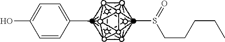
C1=CC(C)=CC=C1O.CS(CCCCC)=O
